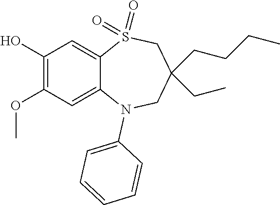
OC1=C(OC)C=C2C(=C1)S(=O)(=O)CC(CC)(CCCC)CN2C1=CC=CC=C1
